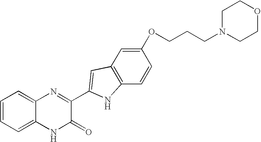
C1=CC=C2C(=C1)N=C(C1=CC3=C(C=CC(OCCCN4CCOCC4)=C3)N1)C(=O)N2
